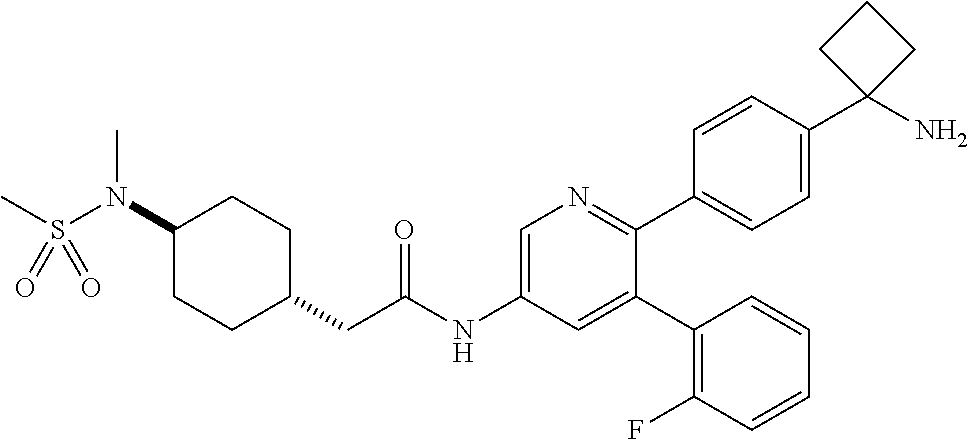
N(C1CCC(CC(NC2=CN=C(C3=CC=C(C4(N)CCC4)C=C3)C(C3=C(F)C=CC=C3)=C2)=O)CC1)(C)S(=O)(C)=O
